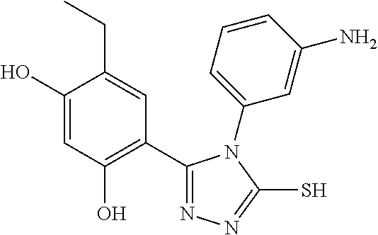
C1(C2=C(O)C=C(O)C(CC)=C2)=NN=C(S)N1C1=CC=CC(N)=C1
